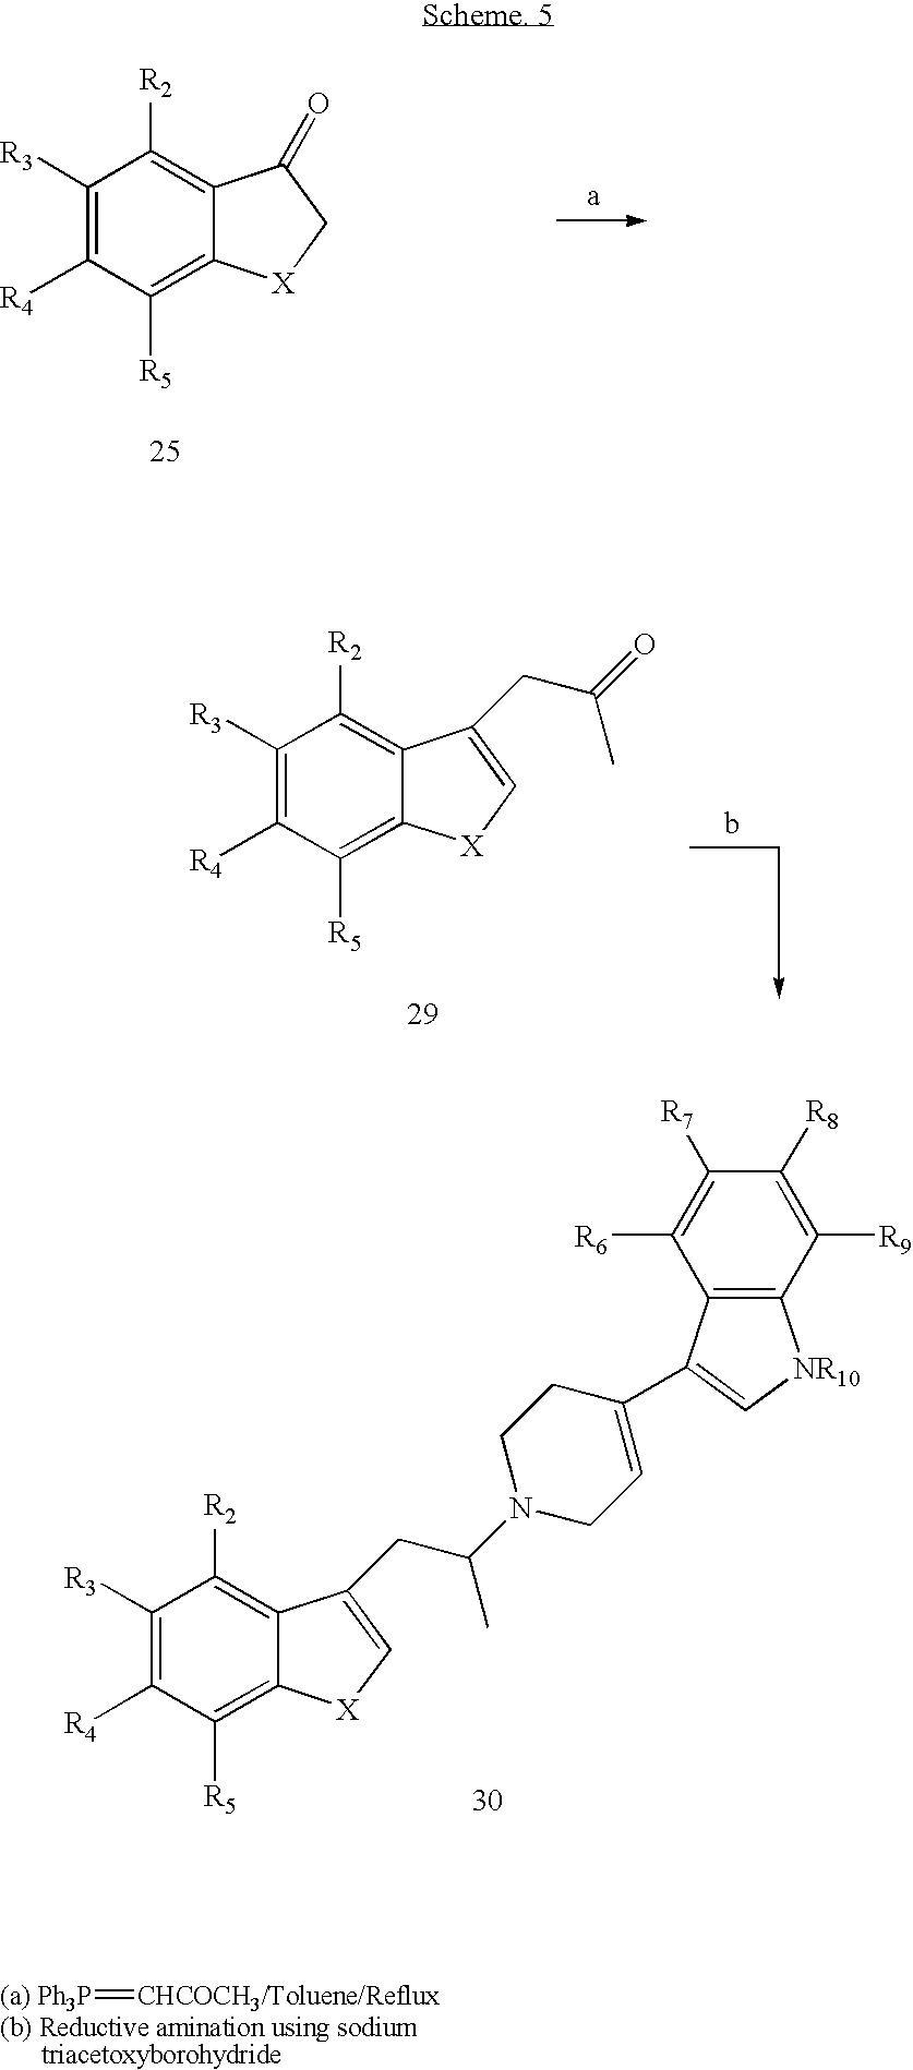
C1([R3])=C([R4])C([R5])=C2C(=C1[R2])C(=O)C[X]2.C1([R3])=C([R4])C([R5])=C2C(=C1[R2])C(CC(C)=O)=C[X]2.C1([R3])=C([R4])C([R5])=C2C(=C1[R2])C(CC(C)N1CC=C(C3=C[NR10]C4=C3C([R6])=C([R7])C([R8])=C4[R9])CC1)=C[X]2.[(a) Ph3P]=[CHCOCH3/Toluene/Reflux]
